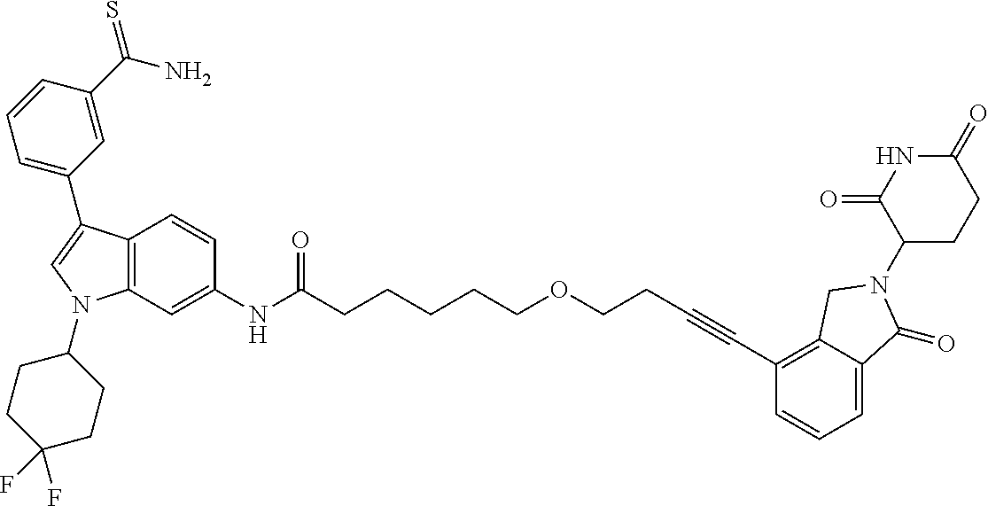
C12=C(C=C(NC(CCCCCOCCC#CC3=C4C(=CC=C3)C(=O)N(C3CCC(=O)NC3=O)C4)=O)C=C1)N(C1CCC(F)(F)CC1)C=C2C1=CC=CC(C(N)=S)=C1
